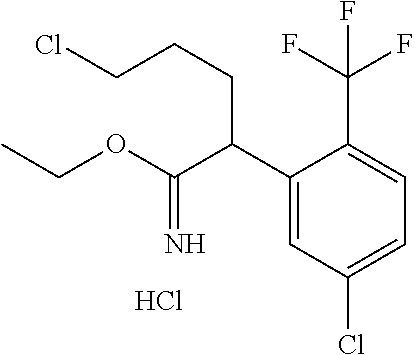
C1(C(C(OCC)=N)CCCCl)=CC(Cl)=CC=C1C(F)(F)F.Cl
